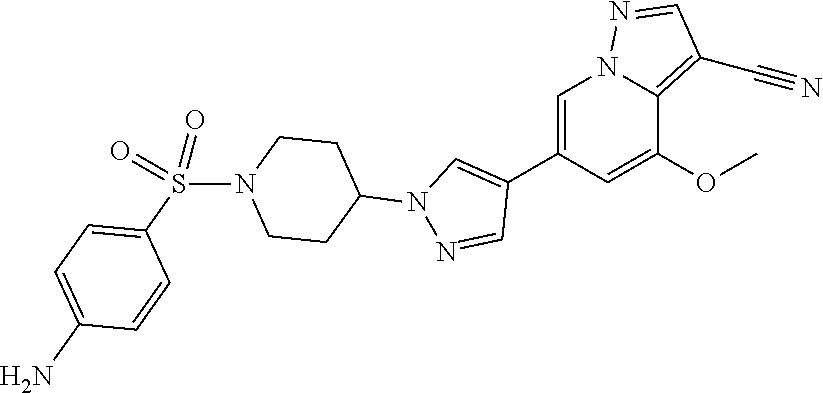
C1=C(C2=CN(C3CCN(S(C4=CC=C(N)C=C4)(=O)=O)CC3)N=C2)C=C(OC)C2=C(C#N)C=NN12
